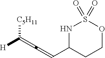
N1C(C=C=C([H])[C5H11])CCOS1(=O)=O
